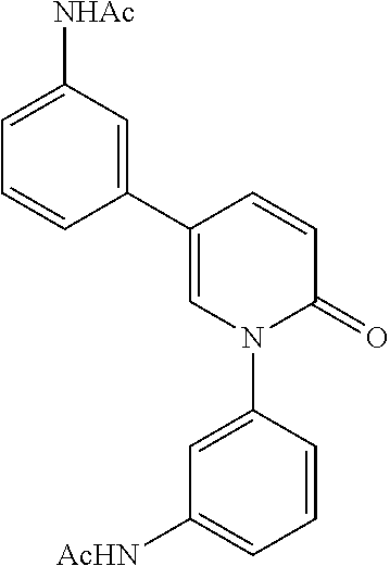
C1(C2=CC([NHAc])=CC=C2)=CN(C2=CC([AcHN])=CC=C2)C(=O)C=C1
